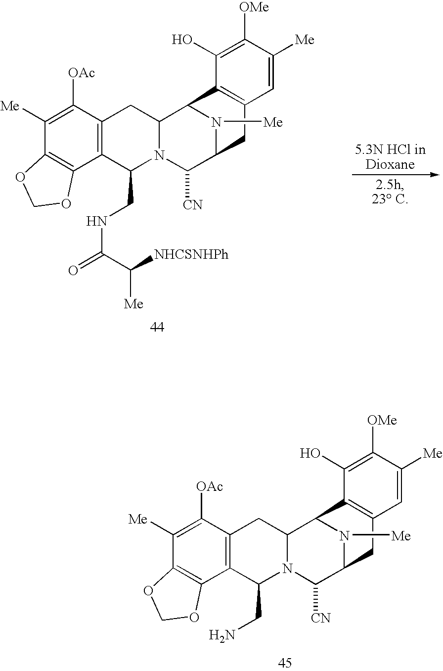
C1([Me])=C([OAc])C2=C(C3=C1OCO3)C(CN)N1C(C2)C2N([Me])C(C1[CN])CC1=C2C(O)=C([OMe])C([Me])=C1.C1([Me])=C([OAc])C2=C(C3=C1OCO3)C(CNC(=O)C([Me])[NHCSNHPh])N1C(C2)C2N([Me])C(C1[CN])CC1=C2C(O)=C([OMe])C([Me])=C1
